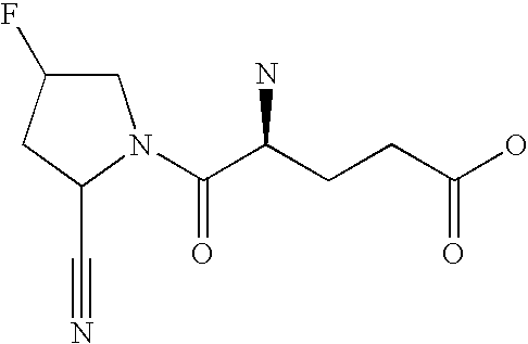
C1C(F)CC(C#N)N1C(C(CCC(O)=O)N)=O
